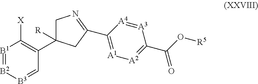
[B1]1=[B2][B3]=CC(C2([R])CN=C(C3=[A1][A2]=C(C(O[R5])=O)[A3]=[A4]3)C2)=C1[X]
